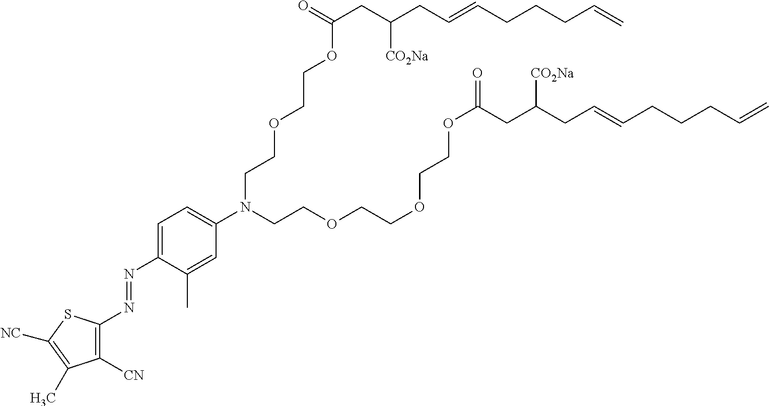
O(CCOCCN(C1=CC=C(N=NC2=C([CN])C(C)=C([NC])S2)C(C)=C1)CCOCCOCCOC(=O)CC(CC=CCCCC=C)[CO2Na])C(=O)CC(CC=CCCCC=C)[CO2Na]
